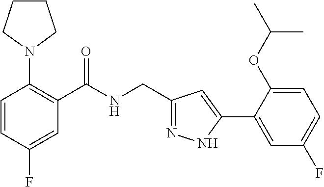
C1=CC(F)=CC(C(NCC2=NNC(C3=CC(F)=CC=C3OC(C)C)=C2)=O)=C1N1CCCC1
